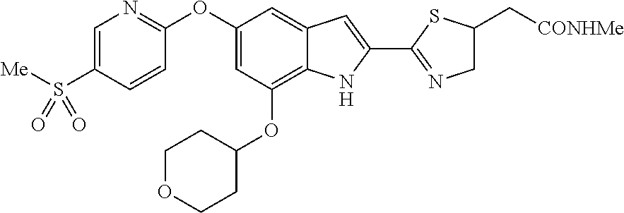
C1=C(S([Me])(=O)=O)C=CC(OC2=CC(OC3CCOCC3)=C3C(=C2)C=C(C2=NCC(C[CONHMe])S2)N3)=N1
